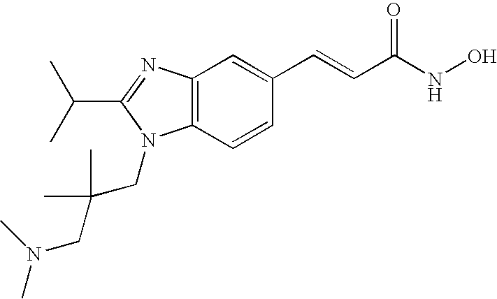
C12=C(C=CC(C=CC(NO)=O)=C1)N(CC(CN(C)C)(C)C)C(C(C)C)=N2
